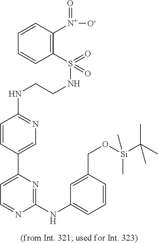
C1=CC(C2=CC=NC(NC3=CC=CC(CO[Si](C(C)(C)C)(C)C)=C3)=N2)=CN=C1NCCNS(C1=C([N+](=O)[O-])C=CC=C1)(=O)=O
